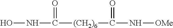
C([(CH2)6]C(N[OMe])=O)(=O)NO
